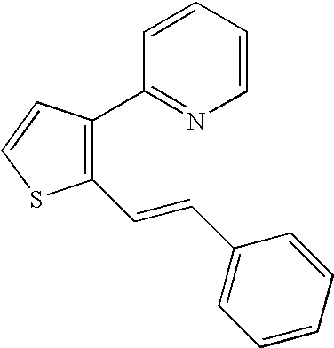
C1=CC(C2=C(C=CC3=CC=CC=C3)SC=C2)=NC=C1
